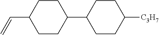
C(C1CCC(C2CCC([C3H7])CC2)CC1)=C
